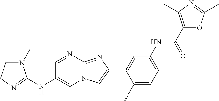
C1=NC2=NC(C3=CC(NC(C4=C(C)N=C(C)O4)=O)=CC=C3F)=CN2C=C1NC1=NCCN1C
